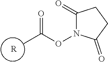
[R].CC(ON1C(=O)CCC1=O)=O
